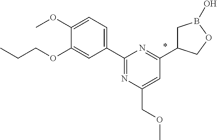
C1(C2=NC(COC)=CC(C3CB(O)OC3)=N2)=CC=C(OC)C(OCCC)=C1
